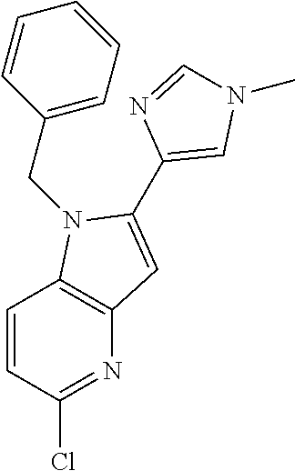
C12=C(N(CC3=CC=CC=C3)C(C3=CN(C)C=N3)=C1)C=CC(Cl)=N2
